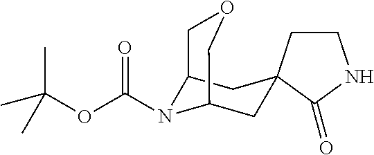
C12N(C(OC(C)(C)C)=O)C(CC3(C1)CCNC3=O)COC2
